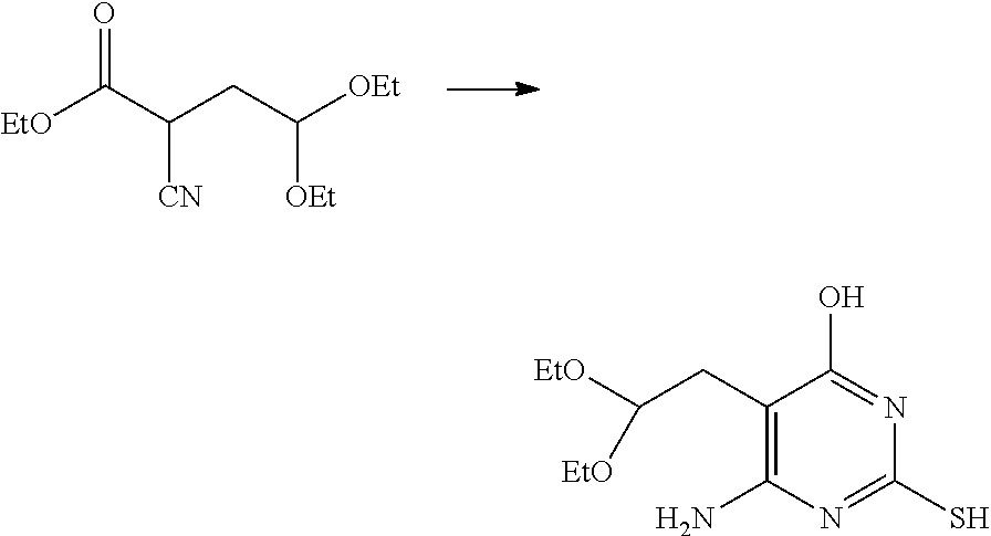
[EtO]C(C(CC([OEt])[OEt])[CN])=O.C1(CC([EtO])[EtO])=C(N)N=C(S)N=C1O
